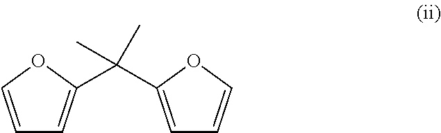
C1=COC(C(C2=CC=CO2)(C)C)=C1
